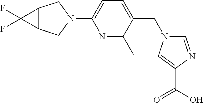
N1=C(C)C(CN2C=NC(C(O)=O)=C2)=CC=C1N1CC2C(C1)C2(F)F
